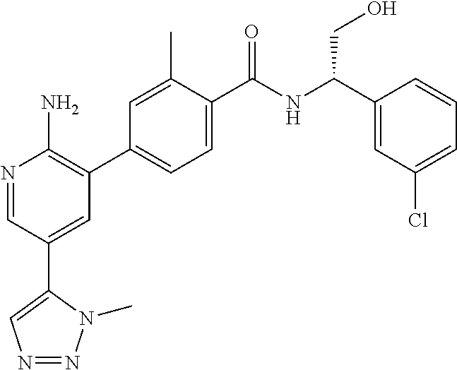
N1=CC(C2=CN=NN2C)=CC(C2=CC=C(C(NC(C3=CC(Cl)=CC=C3)CO)=O)C(C)=C2)=C1N
